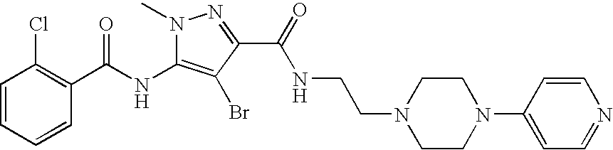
C1=CC=CC(C(=O)NC2=C(Br)C(C(=O)NCCN3CCN(C4=CC=NC=C4)CC3)=NN2C)=C1Cl
